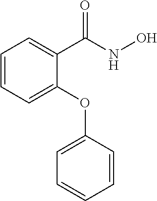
C1=CC=C(OC2=CC=CC=C2)C(C(=O)NO)=C1
